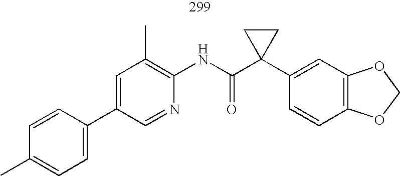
C1(C2=CC=C(C)C=C2)=CC(C)=C(NC(C2(C3=CC4=C(C=C3)OCO4)CC2)=O)N=C1
